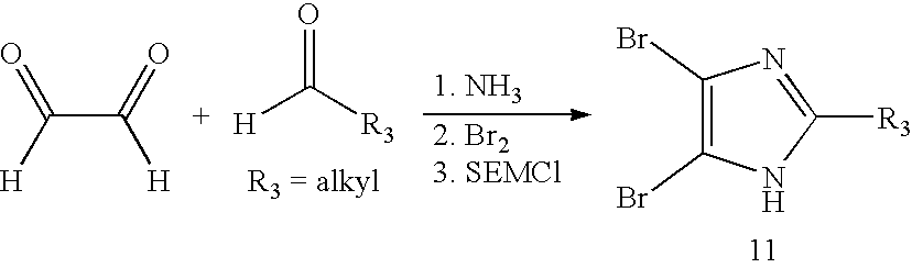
C(C(=O)[H])([H])=O.O=C([R3])[H].C1(Br)=C(Br)NC([R3])=N1
